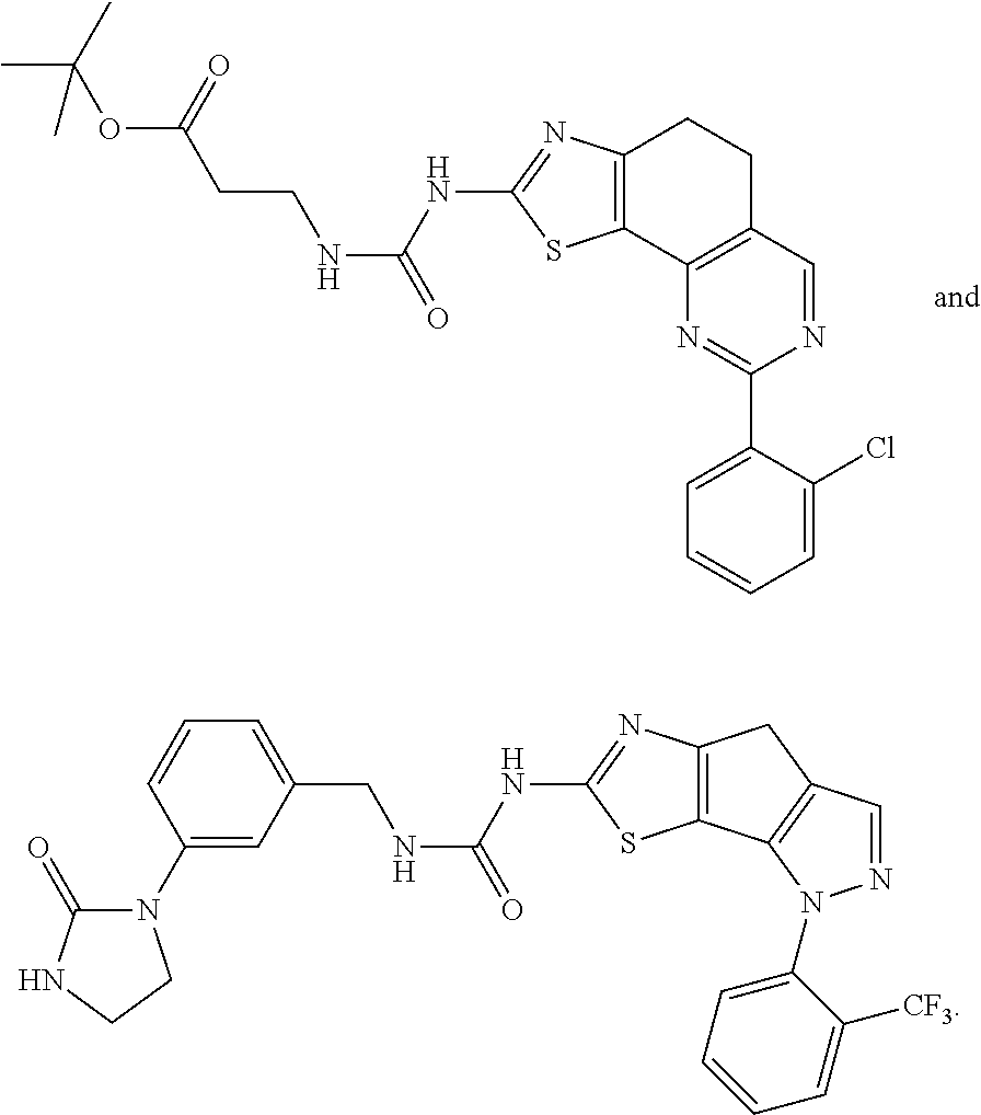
N1=C(C2=CC=CC=C2Cl)N=CC2=C1C1=C(CC2)N=C(NC(NCCC(OC(C)(C)C)=O)=O)S1.C12=C(SC(NC(NCC3=CC=CC(N4C(=O)NCC4)=C3)=O)=N1)C1=C(C2)C=NN1C1=CC=CC=C1[CF3]
